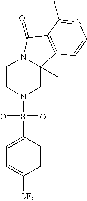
C1CN(S(C2=CC=C([CF3])C=C2)(=O)=O)CC2(C)N1C(=O)C1=C2C=CN=C1C
